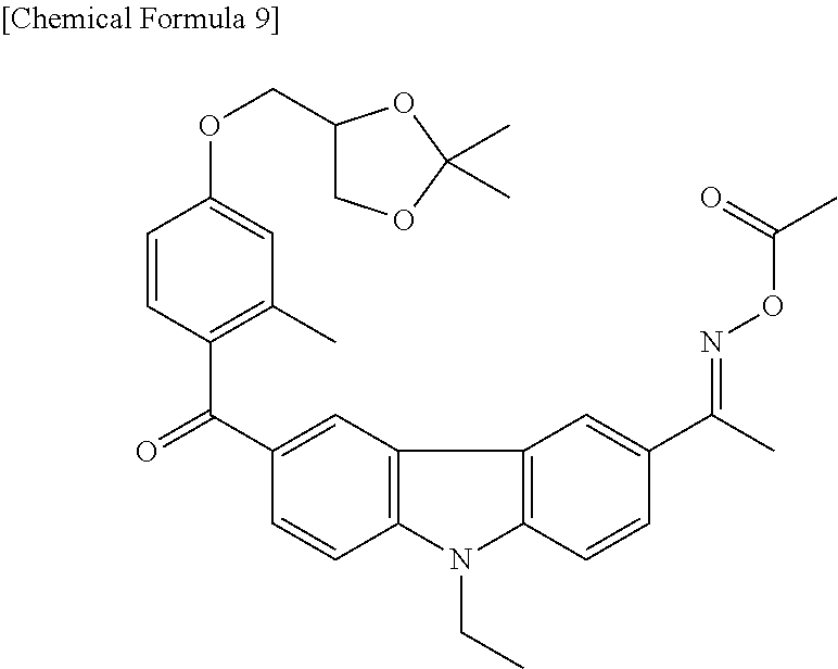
C12=C(C3=C(N1CC)C=CC(C(C)=NOC(C)=O)=C3)C=C(C(=O)C1=C(C)C=C(OCC3COC(C)(C)O3)C=C1)C=C2
